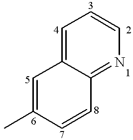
C1=C2C(=NC=C1)C=CC(C)=C2
